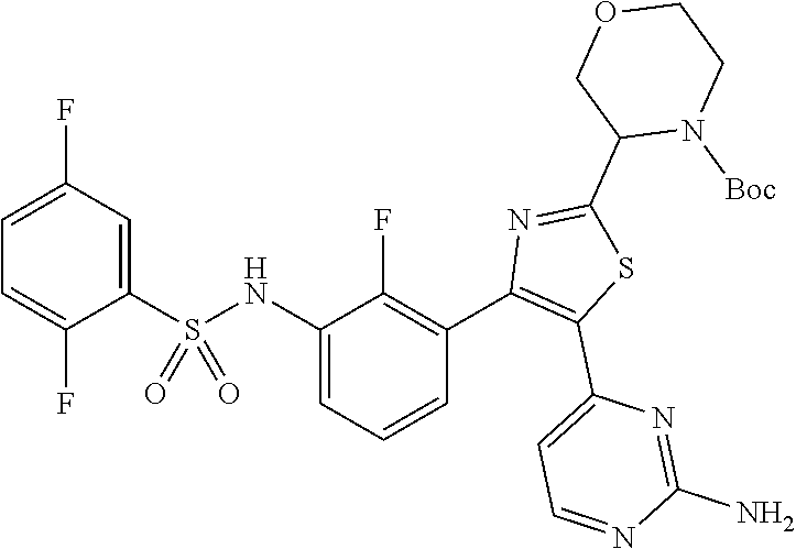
C1(NS(C2=CC(F)=CC=C2F)(=O)=O)=CC=CC(C2=C(C3=CC=NC(N)=N3)SC(C3N([Boc])CCOC3)=N2)=C1F
